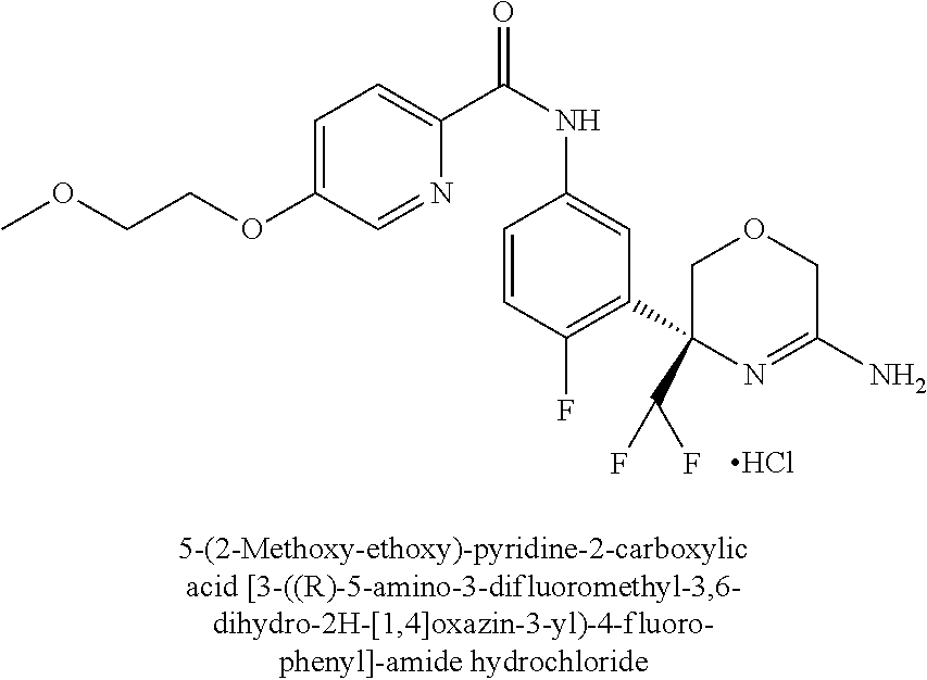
C1=C(OCCOC)C=NC(C(NC2=CC(C3(C(F)F)N=C(N)COC3)=C(F)C=C2)=O)=C1.Cl
